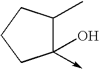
C1(->C)(O)C(C)CCC1
